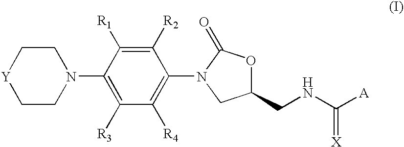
C1([R2])=C([R1])C(N2CC[Y]CC2)=C([R3])C([R4])=C1N1C(=O)OC(CNC([A])=[X])C1
